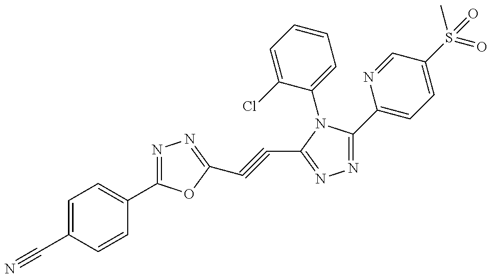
C1=C(C#N)C=CC(C2=NN=C(C#CC3=NN=C(C4=CC=C(S(C)(=O)=O)C=N4)N3C3=CC=CC=C3Cl)O2)=C1
